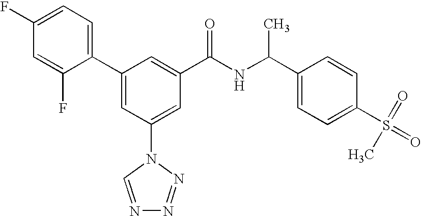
C1(C2=CC(N3C=NN=N3)=CC(C(NC(C3=CC=C(S(=O)(=O)C)C=C3)C)=O)=C2)=CC=C(F)C=C1F
